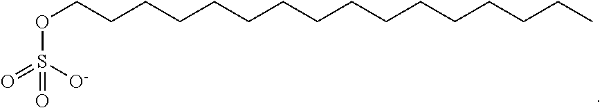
O(S(=O)([O-])=O)CCCCCCCCCCCCCCCC
